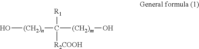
O[(CH2)n]C([R1])([(CH2)m]O)[R2COOH]
